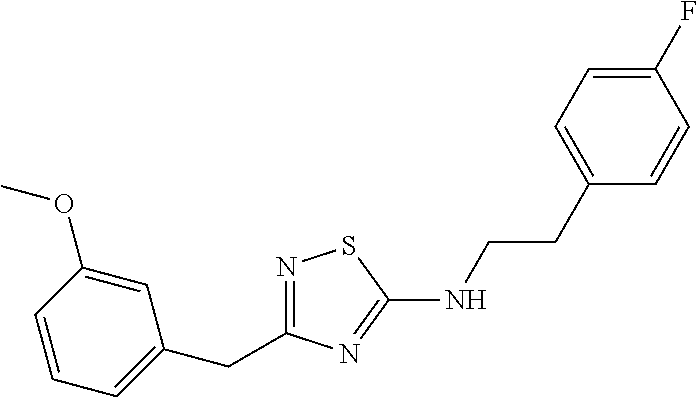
N1=C(CC2=CC=CC(OC)=C2)N=C(NCCC2=CC=C(F)C=C2)S1
